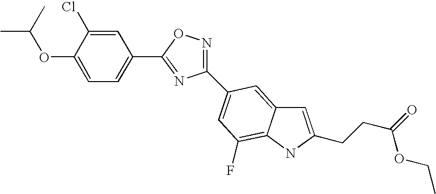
C1(OC(C)C)=CC=C(C2=NC(C3=CC(F)=C4C(=C3)C=C(CCC(=O)OCC)N4)=NO2)C=C1Cl
